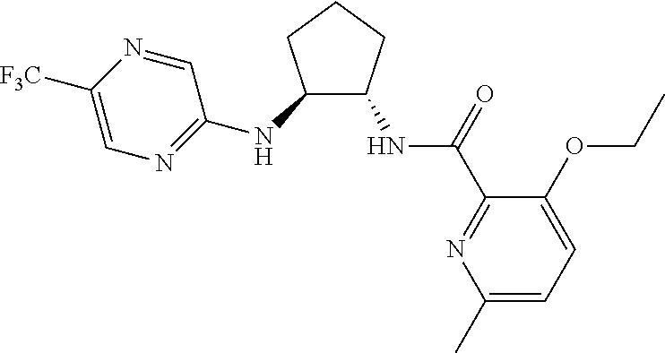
C1(OCC)=CC=C(C)N=C1C(NC1C(NC2=NC=C([F3C])N=C2)CCC1)=O
